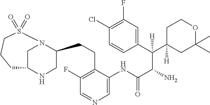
C1N2C(CCC3=C(F)C=NC=C3NC(C(N)C(C3=CC(F)=C(Cl)C=C3)(C3([H])CC(C)(C)OCC3)[H])=O)CNC1CCCS2(=O)=O
